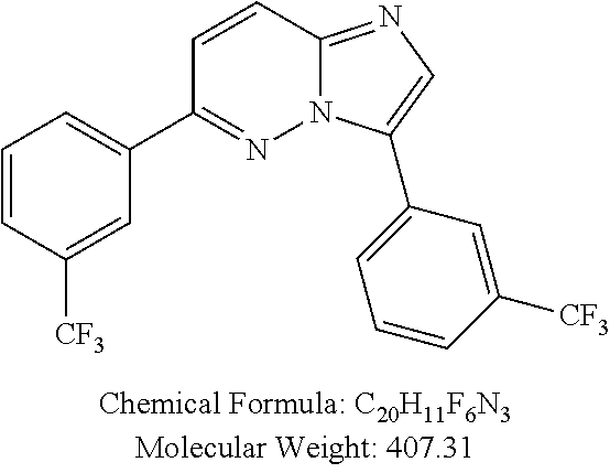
C1=CC([CF3])=CC(C2=CN=C3N2N=C(C2=CC=CC([CF3])=C2)C=C3)=C1
